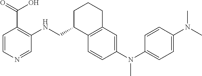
C1=CC(N(C2=CC=C(N(C)C)C=C2)C)=CC2=C1C(CNC1=C(C(O)=O)C=CN=C1)CCC2
